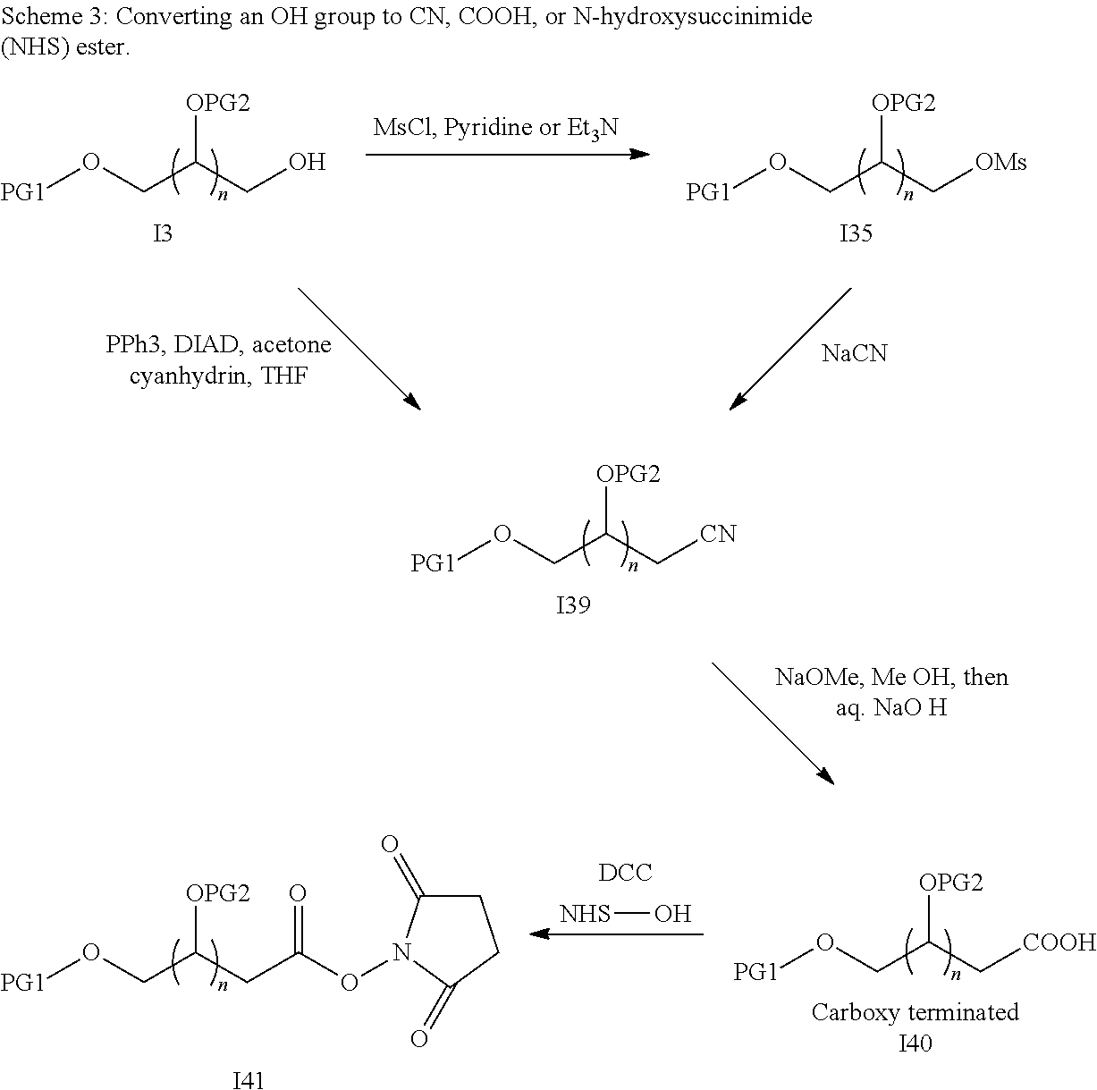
[PG1]OCC(C[CN])[OPG2].[I39].[PG1]OCC(C[COOH])[OPG2].[Carboxy terminatedI40].[NHS]O.[DCC].[I41].[PG1]OCC(CC(ON1C(=O)CCC1=O)=O)[OPG2].[PG1]OCC(CO)[OPG2].[I3].[PG1]OCC(C[OMs])[OPG2].[I35].[NaCN]
